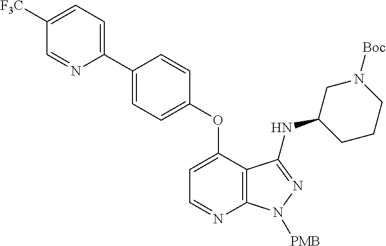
C1=NC(C2=CC=C(OC3=CC=NC4=C3C(NC3CCCN([Boc])C3)=NN4[PMB])C=C2)=CC=C1[F3C]
